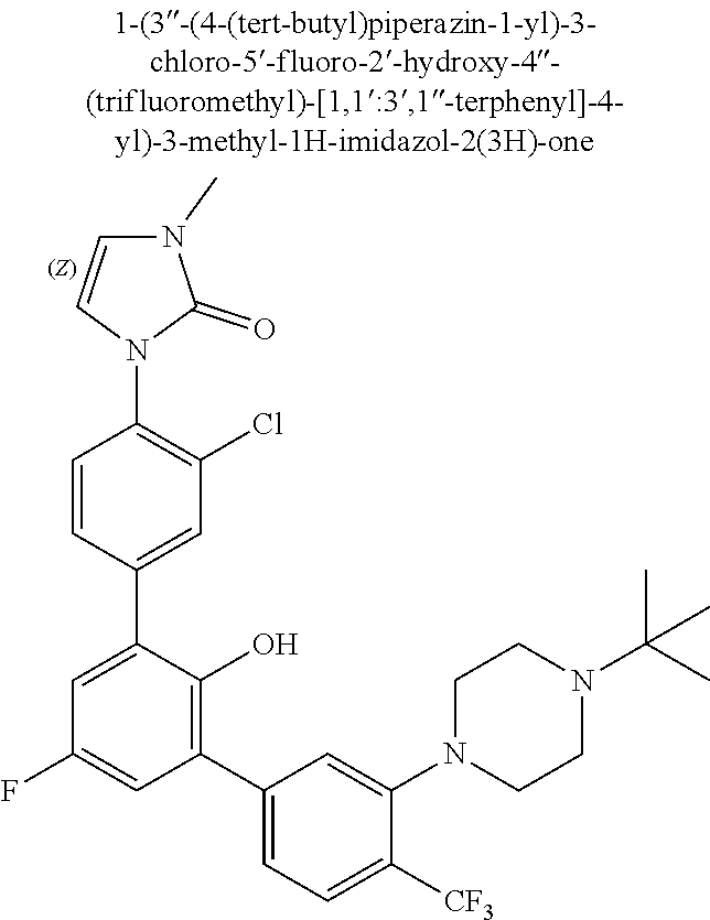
C1CN(C2=CC(C3=C(O)C(C4=CC(Cl)=C(N5C=CN(C)C5=O)C=C4)=CC(F)=C3)=CC=C2[CF3])CCN1C(C)(C)C
